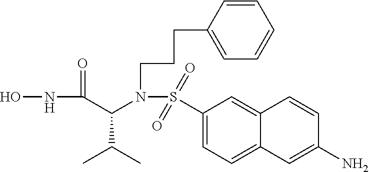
ONC(=O)C(N(S(=O)(=O)C1=CC=C2C(=C1)C=CC(N)=C2)CCCC1=CC=CC=C1)C(C)C
